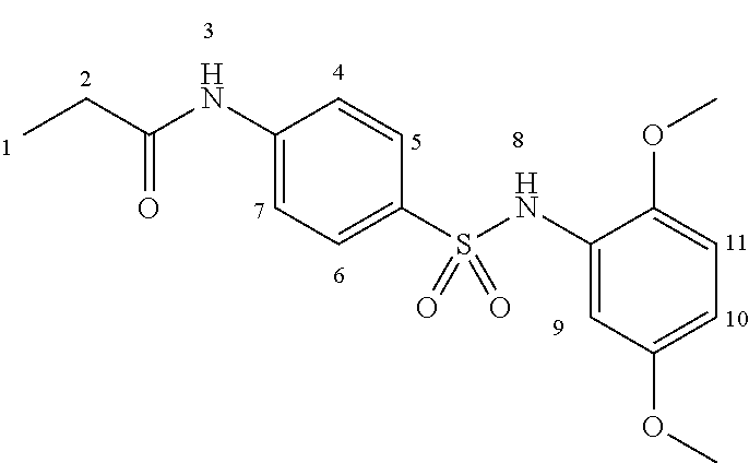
CCC(NC1=CC=C(S(NC2=CC(OC)=CC=C2OC)(=O)=O)C=C1)=O
